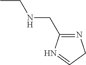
CCNCC1=NCC=N1
